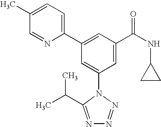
C1(C2=CC(C(NC3CC3)=O)=CC(N3C(C(C)C)=NN=N3)=C2)=CC=C(C)C=N1
